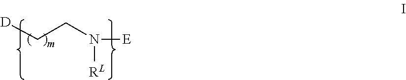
[D]CCN([RL])[E]
